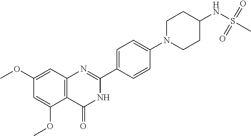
C1(OC)=CC2=C(C(OC)=C1)C(=O)NC(C1=CC=C(N3CCC(NS(C)(=O)=O)CC3)C=C1)=N2
